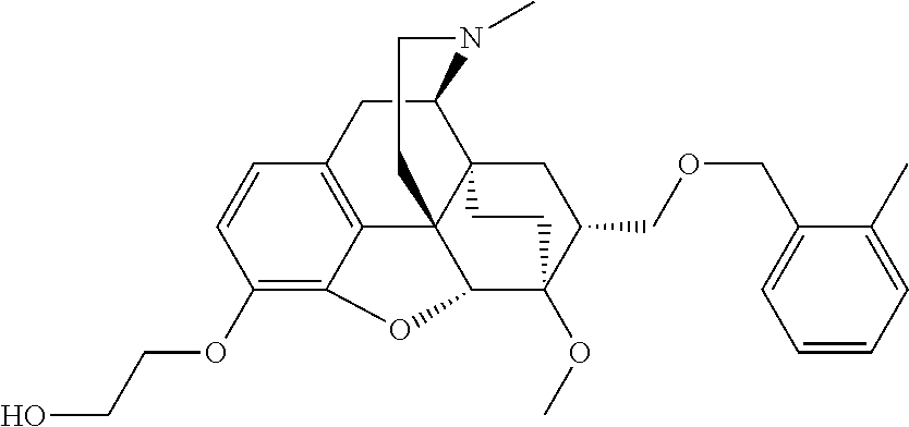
C1(OCCO)=C2C3=C(C=C1)CC1C45C3(C(C(OC)(C(COCC3=CC=CC=C3C)C4)CC5)O2)CCN1C
